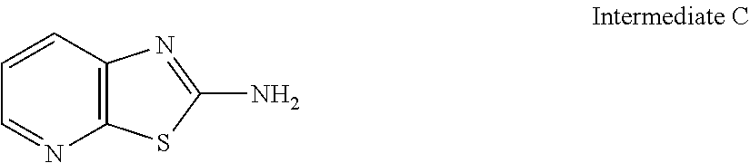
C12=C(C=CC=N1)N=C(N)S2
